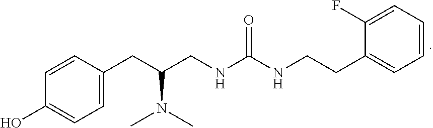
C1=C(CC(CNC(NCCC2=CC=CC=C2F)=O)N(C)C)C=CC(O)=C1
